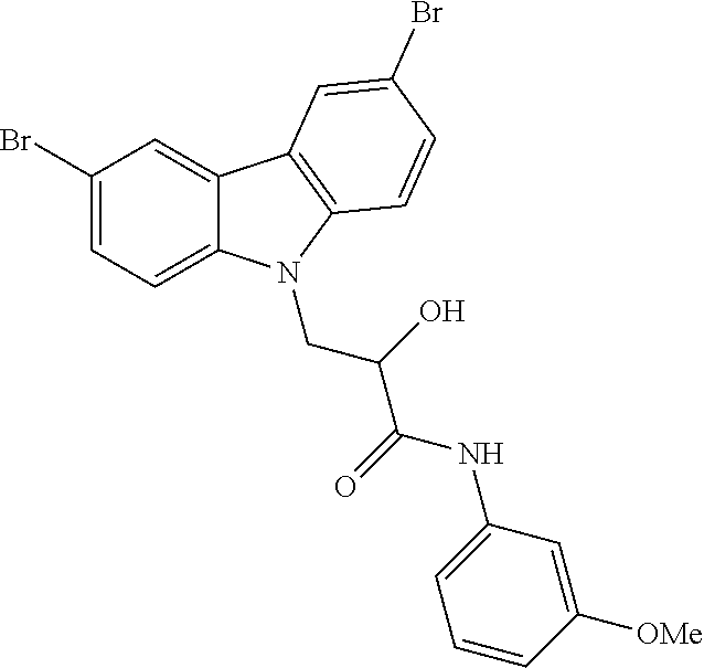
C1(Br)=CC=C2C(=C1)C1=C(N2CC(O)C(NC2=CC=CC([OMe])=C2)=O)C=CC(Br)=C1
